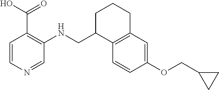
C1C(CNC2=C(C(O)=O)C=CN=C2)C2=C(CC1)C=C(OCC1CC1)C=C2
